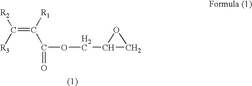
C(=C([R1])C(OCC1CO1)=O)([R3])[R2]
